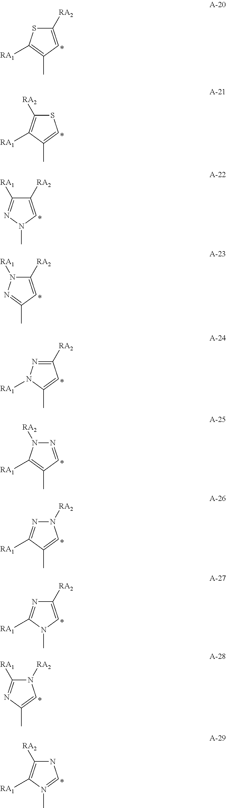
C1([RA2])=CC(C)=C([RA1])S1.S1C([RA2])=C([RA1])C(C)=C1.C1([RA2])=CN(C)N=C1[RA1].C1([RA2])=CC(C)=NN1[RA1].C1([RA2])=NN([RA1])C(C)=C1.N1=CC(C)=C([RA1])N1[RA2].N1([RA2])N=C([RA1])C(C)=C1.C1([RA2])=CN(C)C([RA1])=N1.N1([RA2])C([RA1])=NC(C)=C1.N1C([RA2])=C([RA1])N(C)=C1
